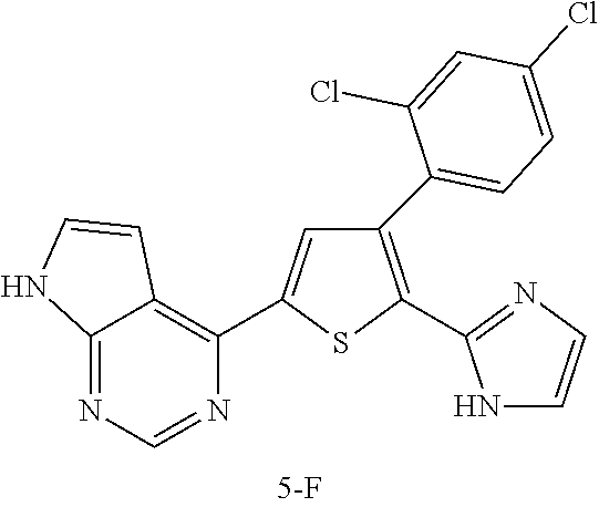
C1(C2=CC=C(Cl)C=C2Cl)=C(C2=NC=CN2)SC(C2=C3C(=NC=N2)NC=C3)=C1
